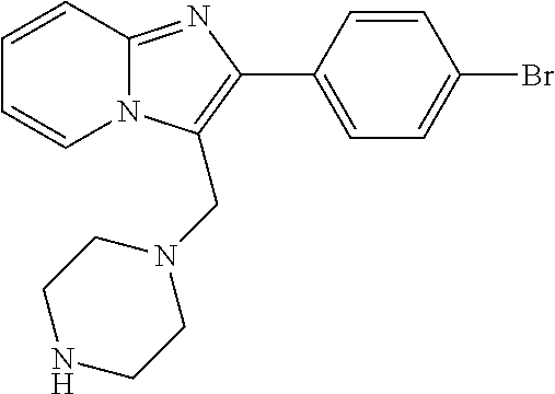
BrC1=CC=C(C2=C(CN3CCNCC3)N3C(=N2)C=CC=C3)C=C1
